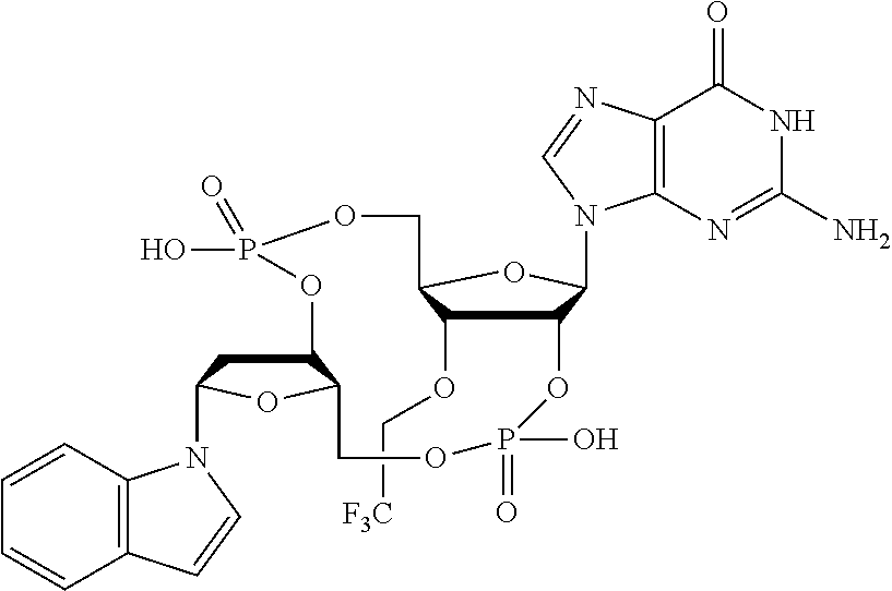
C(OC1C2C(N3C4=C(C(=O)NC(N)=N4)N=C3)OC1COP(O)(=O)OC1CC(N3C4=C(C=CC=C4)C=C3)OC1COP(=O)(O)O2)[F3C]
